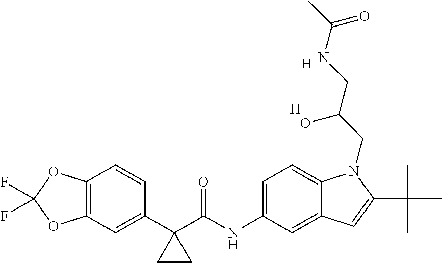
C1(C2(C(NC3=CC=C4C(=C3)C=C(C(C)(C)C)N4CC(CNC(C)=O)O)=O)CC2)=CC2=C(C=C1)OC(F)(F)O2.[H].[H]
